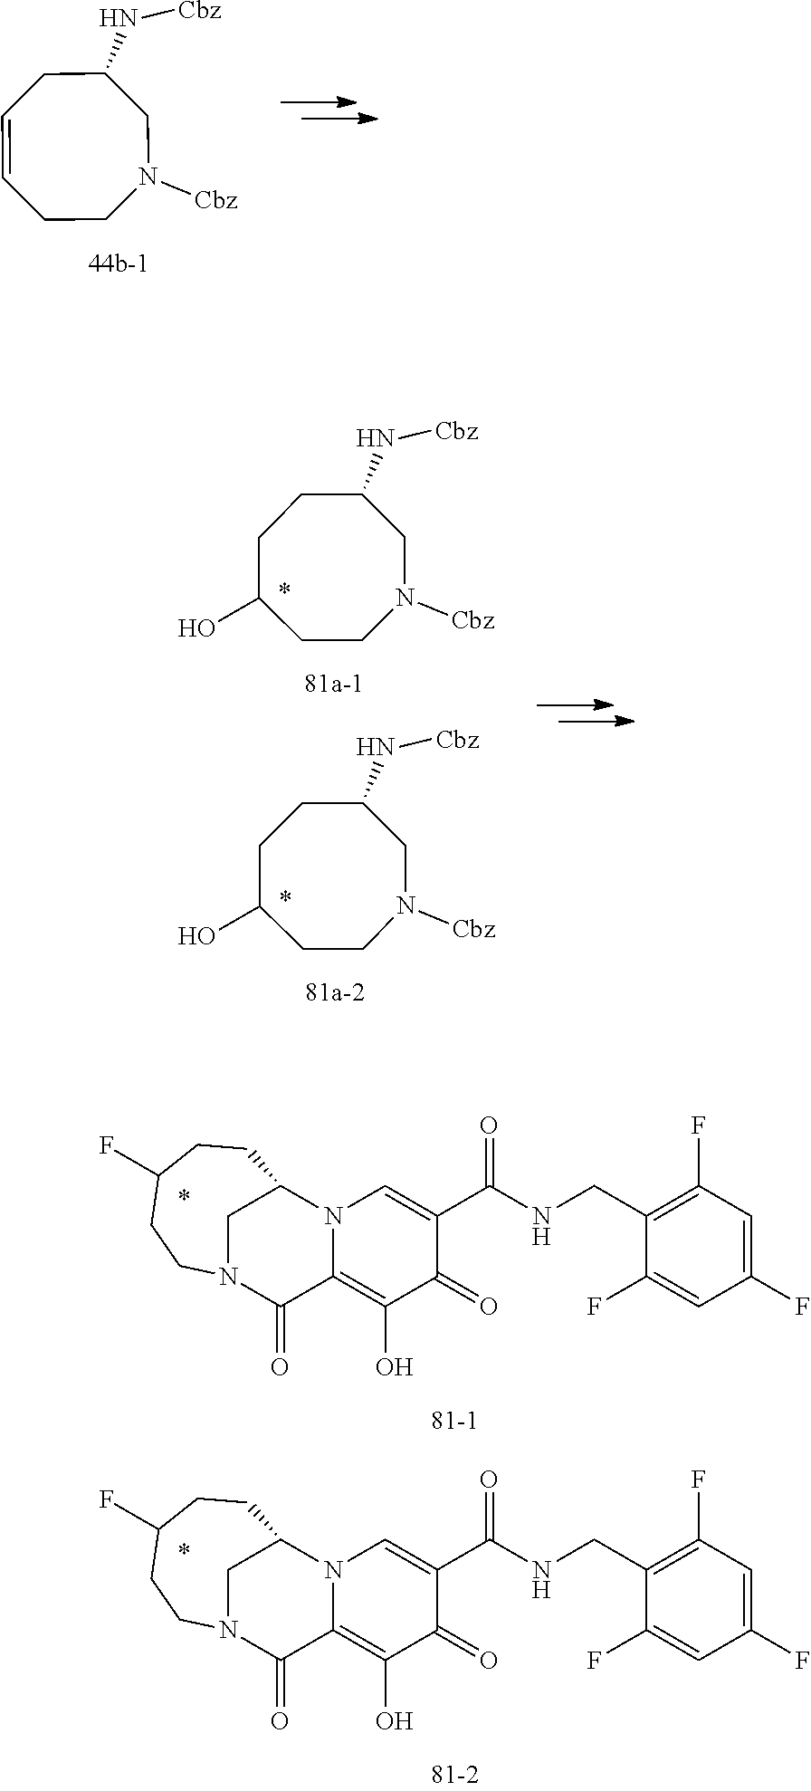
N(C1CC=CCCN([Cbz])C1)[Cbz].N(C1CCC(O)CCN([Cbz])C1)[Cbz].N(C1CCC(O)CCN([Cbz])C1)[Cbz].C12=C(O)C(=O)C(C(=O)NCC3=C(F)C=C(F)C=C3F)=CN1C1CN(C2=O)CCC(F)CC1.C12=C(O)C(=O)C(C(=O)NCC3=C(F)C=C(F)C=C3F)=CN1C1CN(C2=O)CCC(F)CC1
